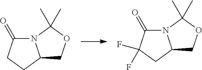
N12C(CC(F)(F)C1=O)COC2(C)C.N12C(CCC1=O)COC2(C)C
